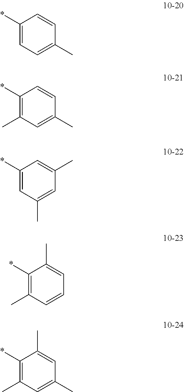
C1=CC(*)=CC=C1C.C1=CC(*)=C(C)C=C1C.C1(C)=CC(*)=CC(C)=C1.C1=C(C)C(*)=C(C)C=C1.C1=C(C)C(*)=C(C)C=C1C
